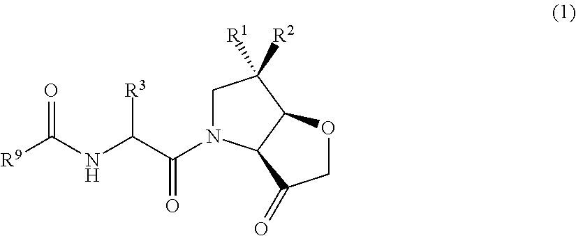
[R9]C(NC(C(=O)N1CC([R1])([R2])C2C1C(=O)CO2)[R3])=O
